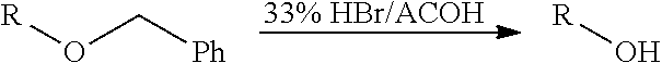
[33% HBr/ACOH].[R]OC[Ph].[R]O
